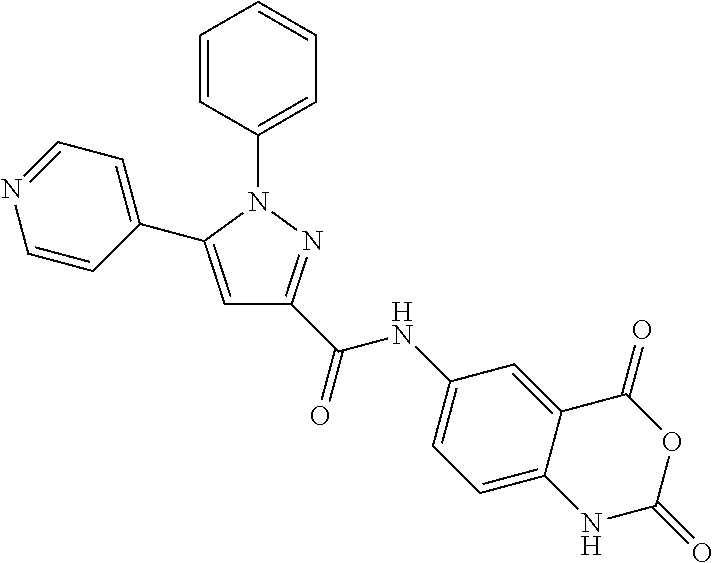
C1=CC(N2C(C3=CC=NC=C3)=CC(C(=O)NC3=CC=C4NC(=O)OC(=O)C4=C3)=N2)=CC=C1
